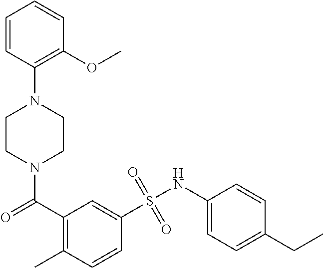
N1(C(C2=C(C)C=CC(S(NC3=CC=C(CC)C=C3)(=O)=O)=C2)=O)CCN(C2=C(OC)C=CC=C2)CC1
